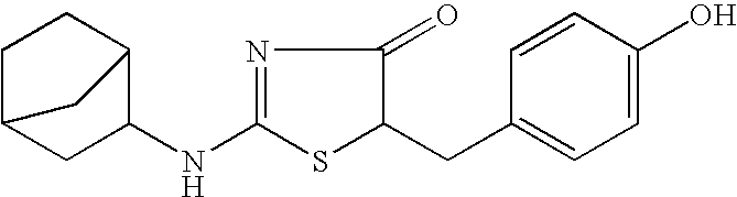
C1=CC(CC2SC(NC3CC4CCC3C4)=NC2=O)=CC=C1O
